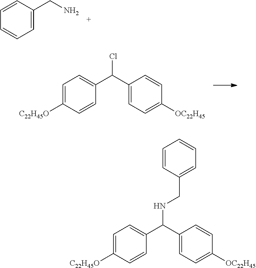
C1=C(CN)C=CC=C1.C1=C([C22H45O])C=CC(C(C2=CC=C([OC22H45])C=C2)Cl)=C1.C1=C([C22H45O])C=CC(C(C2=CC=C([OC22H45])C=C2)NCC2=CC=CC=C2)=C1
